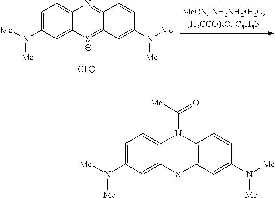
C12=CC=C(N([Me])[Me])C=C1SC1=C(N2C(=O)[Me])C=CC(N([Me])[Me])=C1.[Cl-].C12=CC=C(N([Me])[Me])C=C1[S+]=C1C(=N2)C=CC(N([Me])[Me])=C1
